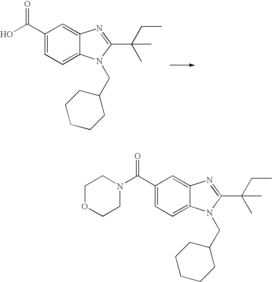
C1(C(O)=O)=CC=C2C(=C1)N=C(C(CC)(C)C)N2CC1CCCCC1.C1(C(N2CCOCC2)=O)=CC=C2C(=C1)N=C(C(CC)(C)C)N2CC1CCCCC1
